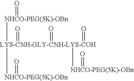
[NHCO-PEG(5K)-OBn]([LYS-CNH-GLY-CNH-LYS-COH]([NHCO-PEG(5K)-OBn]=O)([NHCO-PEG(5K)-OBn]=O)(=O)(=O)=O)=O
